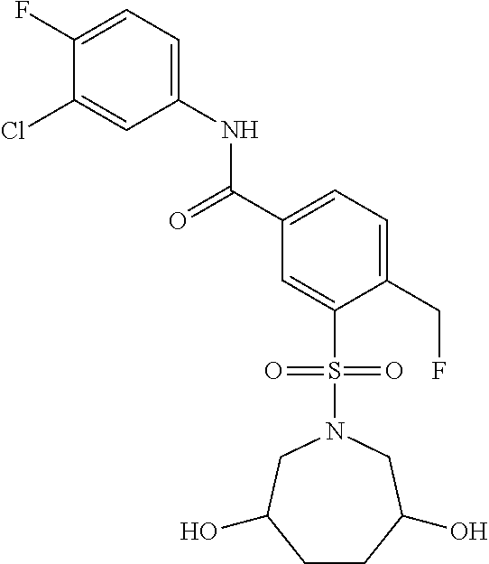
C(C1=CC=C(CF)C(S(N2CC(O)CCC(O)C2)(=O)=O)=C1)(=O)NC1=CC=C(F)C(Cl)=C1
